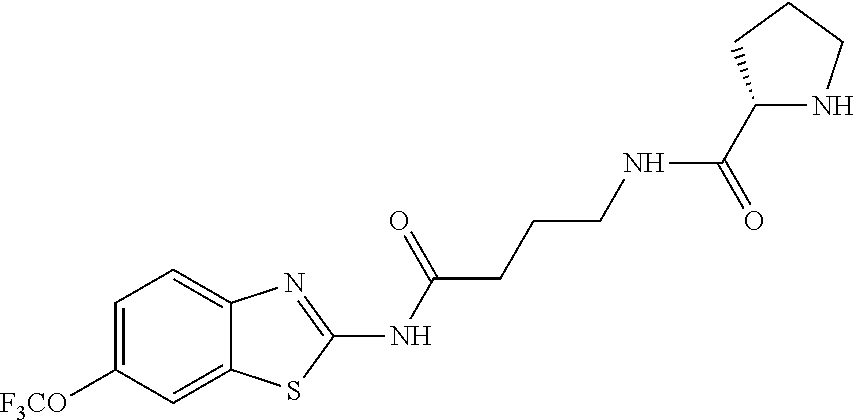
C1=C([F3CO])C=C2C(=C1)N=C(NC(CCCNC(=O)C1NCCC1)=O)S2
